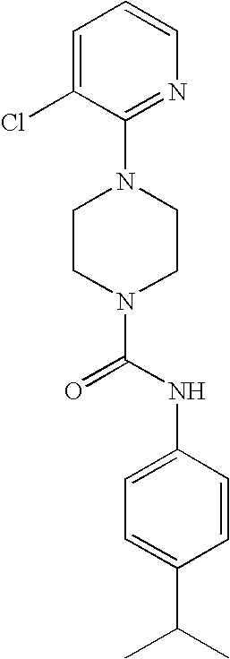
N1(C(NC2=CC=C(C(C)C)C=C2)=O)CCN(C2=NC=CC=C2Cl)CC1
